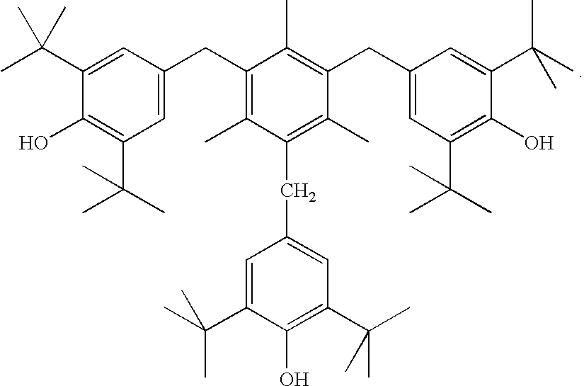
C1(C(C)(C)C)=CC(CC2=C(C)C(CC3=CC(C(C)(C)C)=C(O)C(C(C)(C)C)=C3)=C(C)C(CC3=CC(C(C)(C)C)=C(O)C(C(C)(C)C)=C3)=C2C)=CC(C(C)(C)C)=C1O
